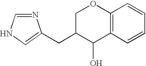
N1=CNC=C1CC1C(O)C2=C(OC1)C=CC=C2
